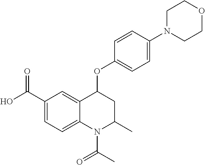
C1=C2C(=CC=C1C(O)=O)N(C(C)=O)C(C)CC2OC1=CC=C(N2CCOCC2)C=C1
